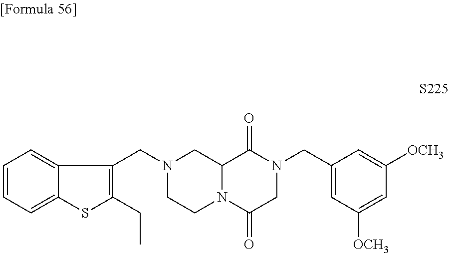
C1=CC=C2C(=C1)C(CN1CCN3C(C1)C(=O)N(CC1=CC([OCH3])=CC([OCH3])=C1)CC3=O)=C(CC)S2
